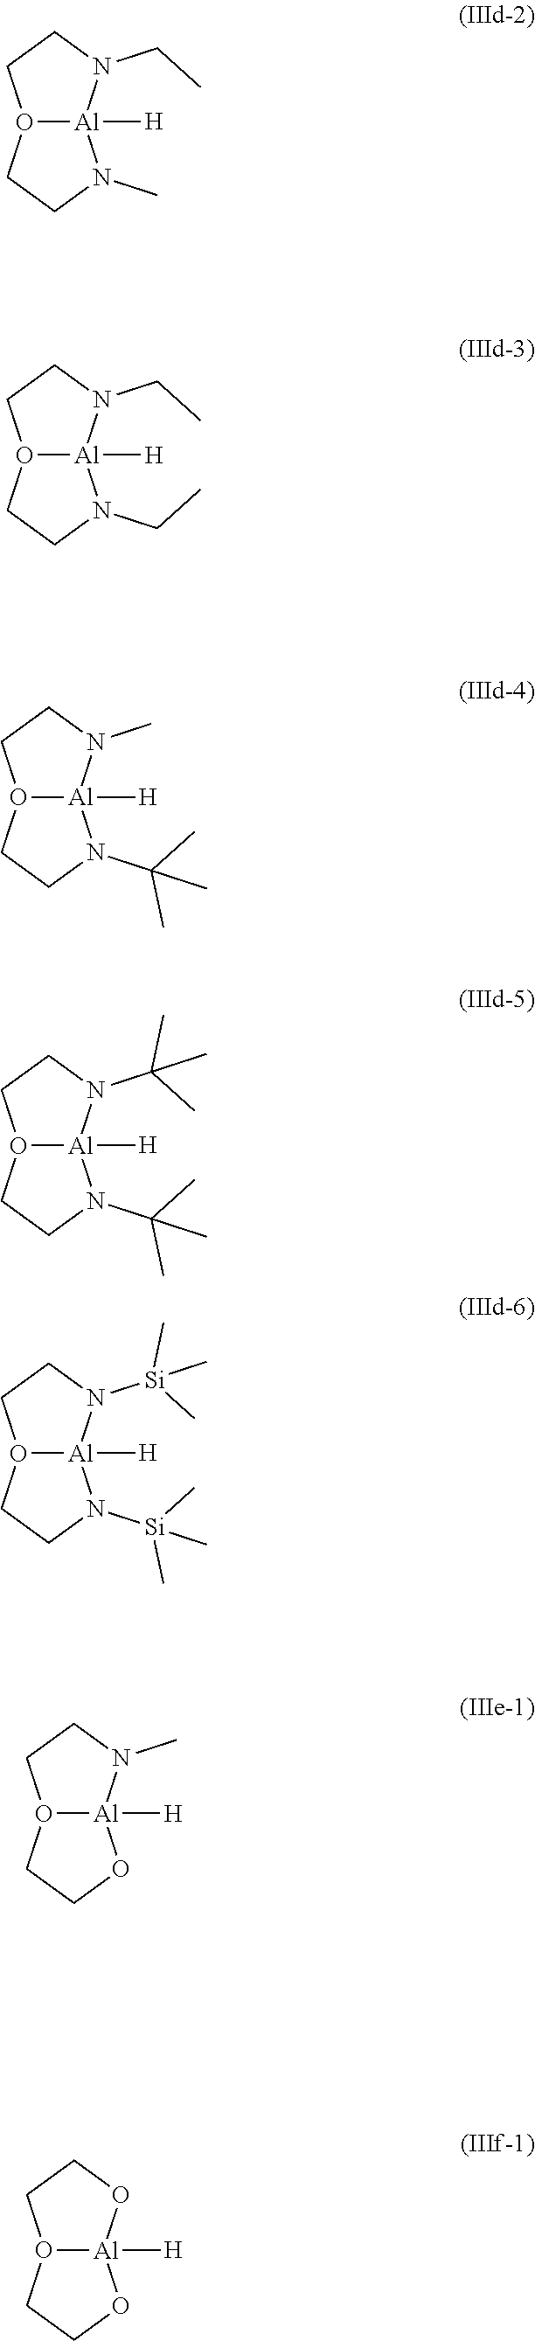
O12[Al]([H])(N(CC)CC1)N(C)CC2.O12[Al]([H])(N(CC)CC1)N(CC)CC2.O12[Al]([H])(N(C)CC1)N(C(C)(C)C)CC2.O12[Al]([H])(N(C(C)(C)C)CC1)N(C(C)(C)C)CC2.O12[Al]([H])(N([Si](C)(C)C)CC1)N([Si](C)(C)C)CC2.O12[Al]([H])(N(C)CC1)OCC2.O12[Al]([H])(OCC1)OCC2
